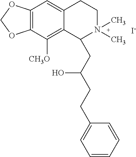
[I-].C12=C(C([CH3O])=C3C(=C1)CCN(C)(C)C3CC(CCC1=CC=CC=C1)O)OCO2
